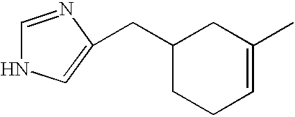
C1=NC(CC2CCC=C(C)C2)=CN1
